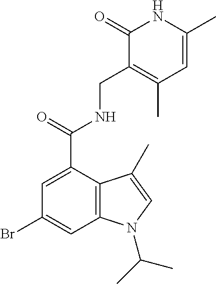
C1=C(C(NCC2=C(C)C=C(C)NC2=O)=O)C2=C(C=C1Br)N(C(C)C)C=C2C
